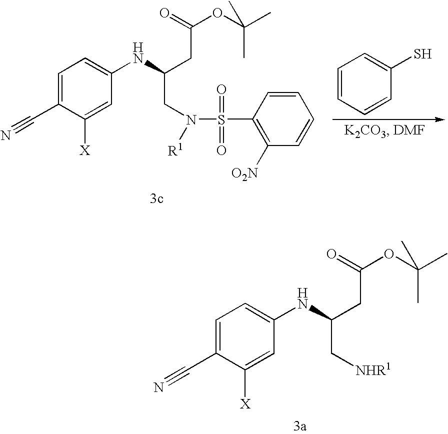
C1=CC=CC(S)=C1.C1=C(C#N)C([X])=CC(NC(CN(S(C2=C([O2N])C=CC=C2)(=O)=O)[R1])CC(OC(C)(C)C)=O)=C1.C1=C(C#N)C([X])=CC(NC(C[NHR1])CC(OC(C)(C)C)=O)=C1
